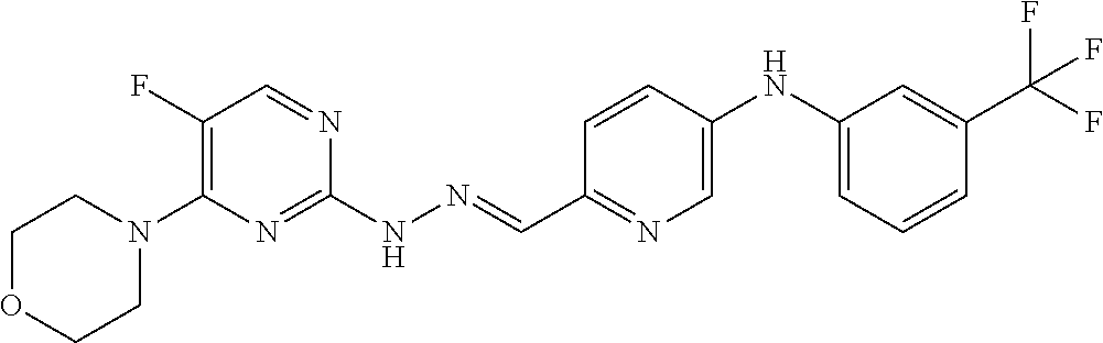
C1OCCN(C2=C(F)C=NC(NN=CC3=NC=C(NC4=CC=CC(C(F)(F)F)=C4)C=C3)=N2)C1
